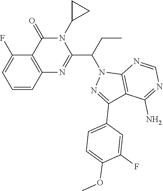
C12=C(C(N)=NC=N1)C(C1=CC=C(OC)C(F)=C1)=NN2C(C1=NC2=C(C(=O)N1C1CC1)C(F)=CC=C2)CC
